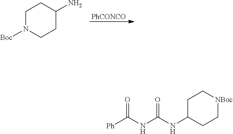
[PhCONCO].C1N([Boc])CCC(N)C1.C1C(NC(NC([Ph])=O)=O)CC[NBoc]C1
